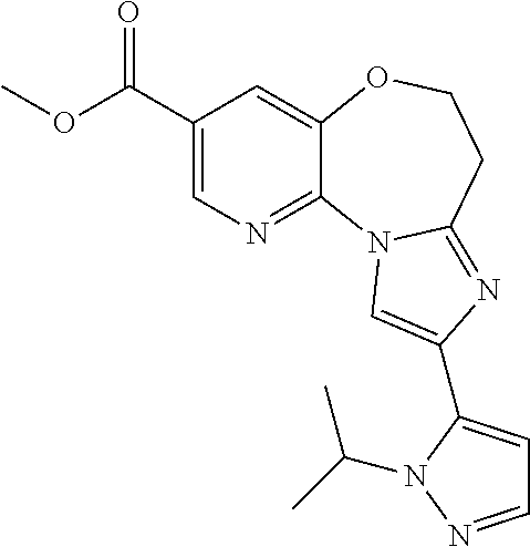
C1(C(OC)=O)=CN=C2C(=C1)OCCC1=NC(C3=CC=NN3C(C)C)=CN21
